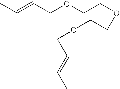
CC=CCOCCOCCOCC=CC
